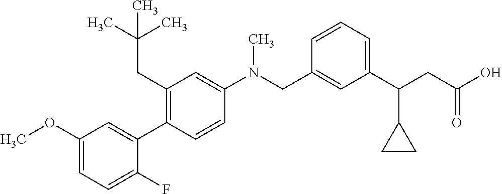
C1(OC)=CC=C(F)C(C2=C(CC(C)(C)C)C=C(N(CC3=CC(C(CC(O)=O)C4CC4)=CC=C3)C)C=C2)=C1
